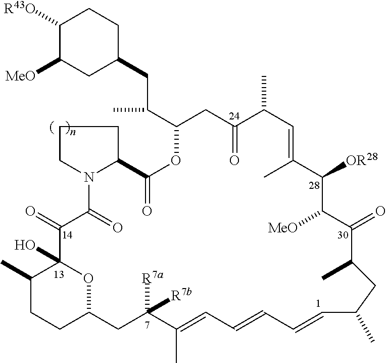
C1([R43O])C([MeO])CC(CC(C2CC(=O)C(C)C=C(C)C([OR28])C([MeO])C(=O)C(C)CC(C)C=CC=CC=C(C)C([R7a])([R7b])CC3CCC(C)C(O)(C(=O)C(=O)N4C(C(=O)O2)CCC4)O3)C)CC1
